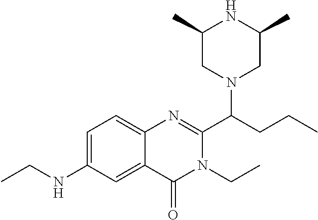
C1(C)CN(C(CCC)C2=NC3=CC=C(NCC)C=C3C(=O)N2CC)CC(C)N1
